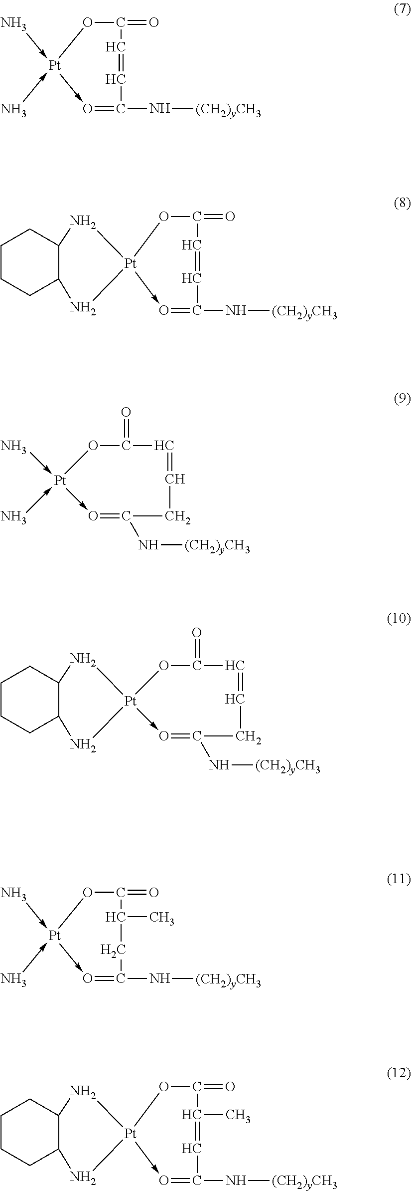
O1C(=O)C=CC(N[(CH2)yCH3])=O-[Pt]1(-N)-N.O1C(=O)C=CC(N[(CH2)yCH3])=O-[Pt]12NC1C(N2)CCCC1.O1C(=O)C=CCC(N[(CH2)yCH3])=O-[Pt]1(-N)-N.O1C(=O)C=CCC(N[(CH2)yCH3])=O-[Pt]12NC1C(N2)CCCC1.O1C(=O)C(C)CC(N[(CH2)yCH3])=O-[Pt]1(-N)-N.O1C(=O)C(C)=CC(N[(CH2)yCH3])=O-[Pt]12NC1C(N2)CCCC1
